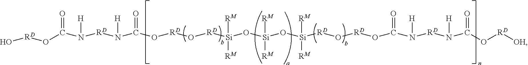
O(C(=O)N([RD]N(C(O[RD]O[RD][Si]([RM])([RM])O[Si](O[Si]([RM])([RM])[RD]O[RD]OC(N([H])[RD]N([H])C(O[RD][OH])=O)=O)([RM])[RM])=O)[H])[H])[RD]O
